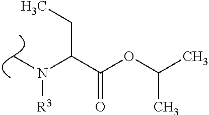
C(C(OC(C)C)=O)(N(C)[R3])CC
